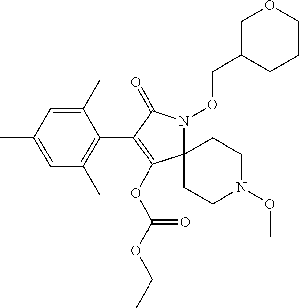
C1(C)=CC(C)=CC(C)=C1C1=C(OC(OCC)=O)C2(N(OCC3COCCC3)C1=O)CCN(OC)CC2
